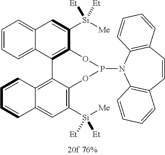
C12=CC=CC=C1C1=C(C([Si]([Me])([Et])[Et])=C2)OP(N2C3=C(C=CC4=C2C=CC=C4)C=CC=C3)OC2=C([Si]([Me])([Et])[Et])C=C3C(=C12)C=CC=C3
